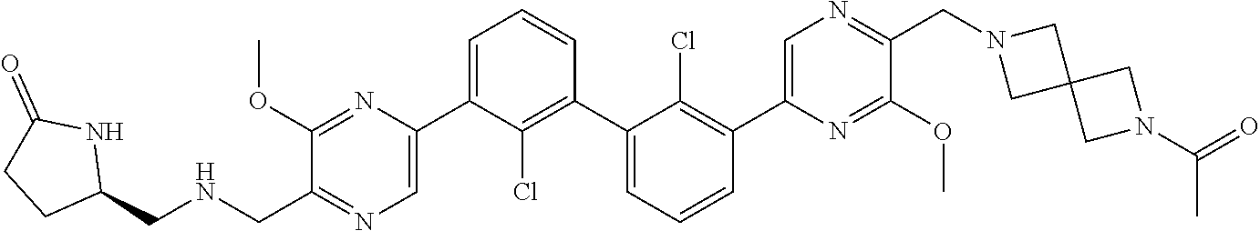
C1(OC)=NC(C2=CC=CC(C3=CC=CC(C4=CN=C(CN5CC6(C5)CN(C(=O)C)C6)C(OC)=N4)=C3Cl)=C2Cl)=CN=C1CNCC1NC(=O)CC1
